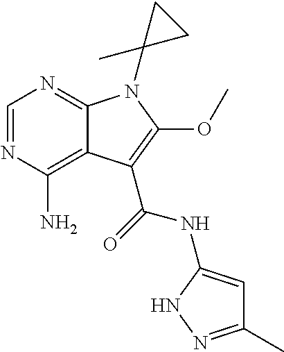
C1=NC(N)=C2C(=N1)N(C1(C)CC1)C(OC)=C2C(=O)NC1=CC(C)=NN1
